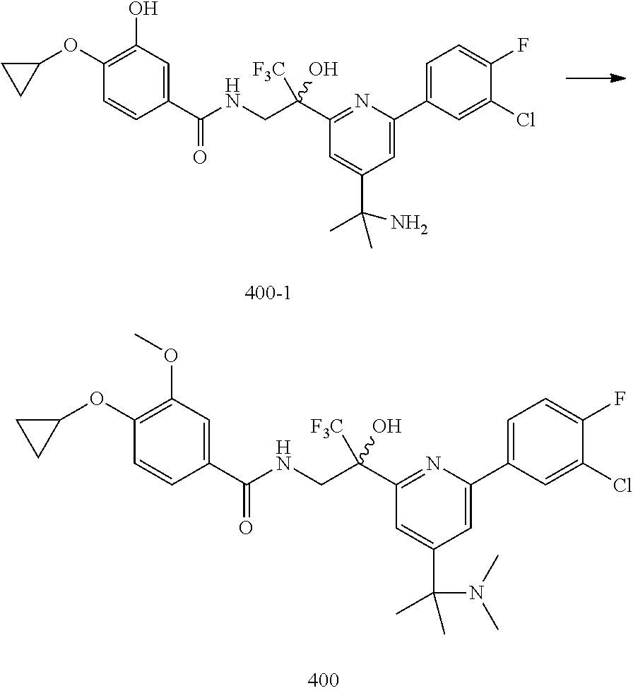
C1(C(CNC(C2=CC(OC)=C(OC3CC3)C=C2)=O)([F3C])O)=NC(C2=CC=C(F)C(Cl)=C2)=CC(C(C)(C)N(C)C)=C1.C1(C(CNC(C2=CC(O)=C(OC3CC3)C=C2)=O)([F3C])O)=NC(C2=CC=C(F)C(Cl)=C2)=CC(C(N)(C)C)=C1
